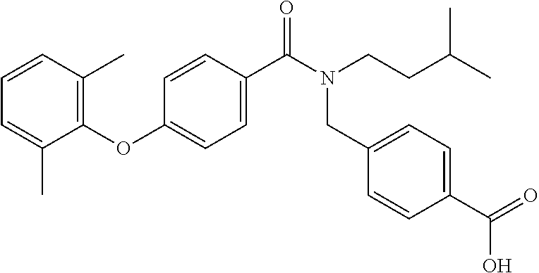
C1=CC(C)=C(OC2=CC=C(C(N(CCC(C)C)CC3=CC=C(C(O)=O)C=C3)=O)C=C2)C(C)=C1
